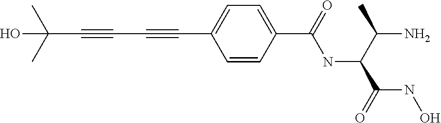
C(C#CC#CC1=CC=C(C(NC(C(NO)=O)C(N)C)=O)C=C1)(C)(C)O
